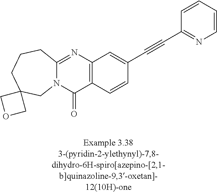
N12C(=NC3=C(C1=O)C=CC(C#CC1=NC=CC=C1)=C3)CCCC1(C2)COC1
